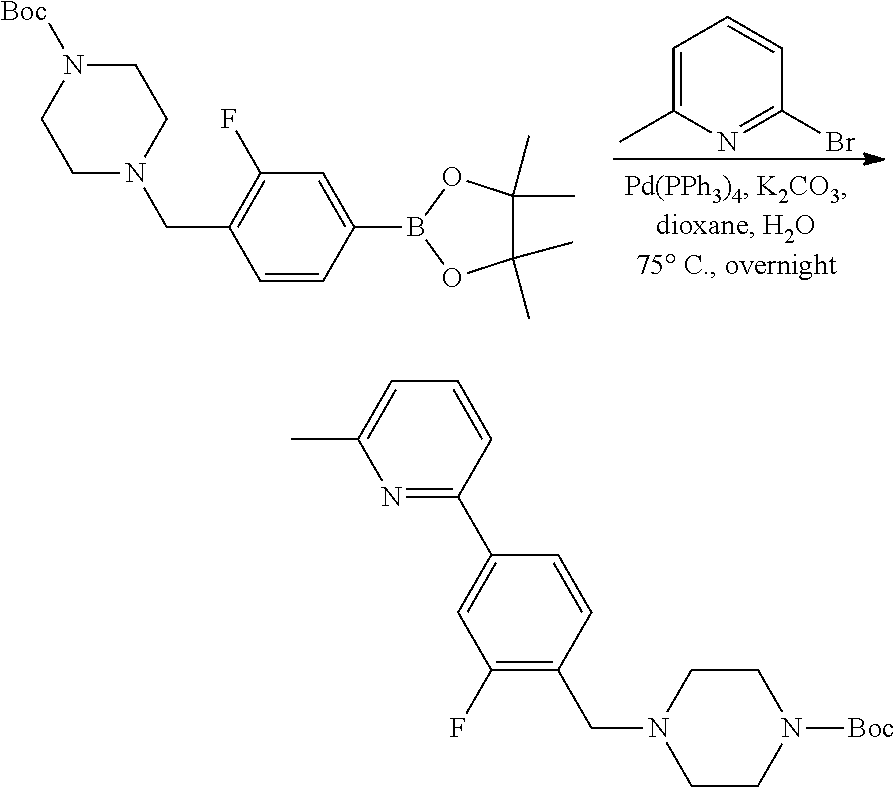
C1N([Boc])CCN(CC2=C(F)C=C(B3OC(C)(C)C(C)(C)O3)C=C2)C1.C1=C(C)N=C(Br)C=C1.N1=C(C2=CC(F)=C(CN3CCN([Boc])CC3)C=C2)C=CC=C1C
